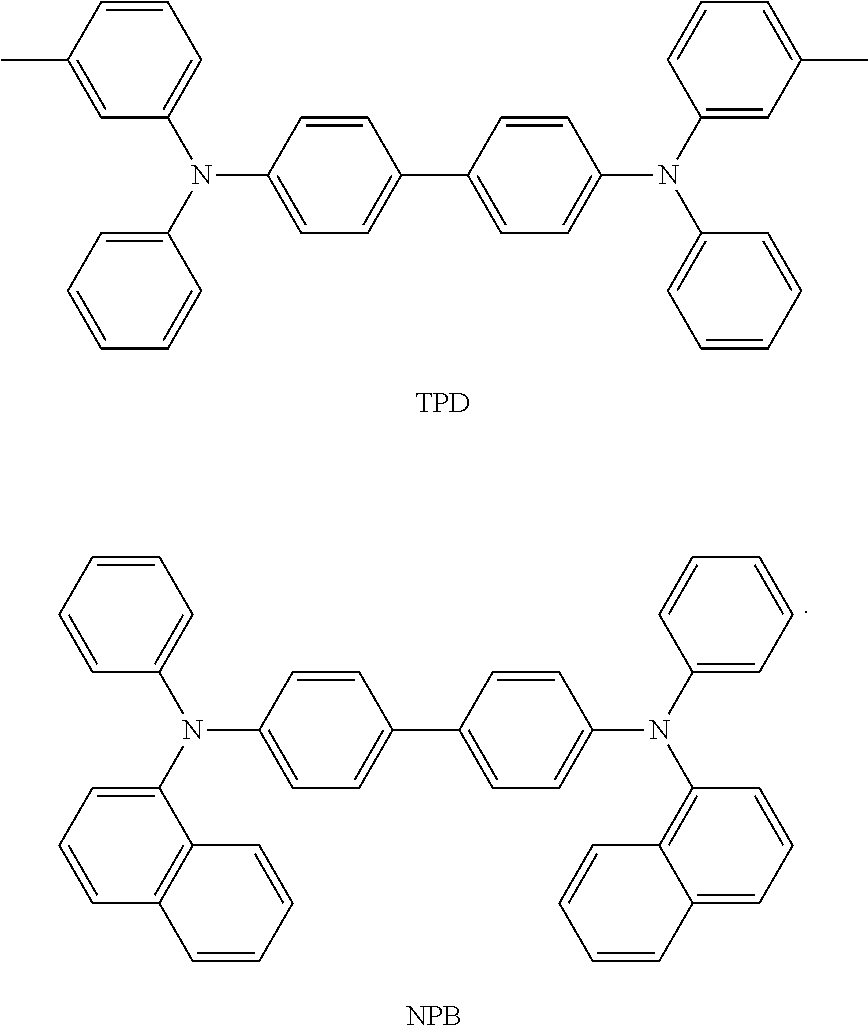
C1=CC(N(C2=CC=CC=C2)C2=CC=CC(C)=C2)=CC=C1C1=CC=C(N(C2=CC(C)=CC=C2)C2=CC=CC=C2)C=C1.[TPD].C1=CC(N(C2=CC=CC3=C2C=CC=C3)C2=CC=CC=C2)=CC=C1C1=CC=C(N(C2=CC=CC=C2)C2=C3C(=CC=C2)C=CC=C3)C=C1.[NPB]
